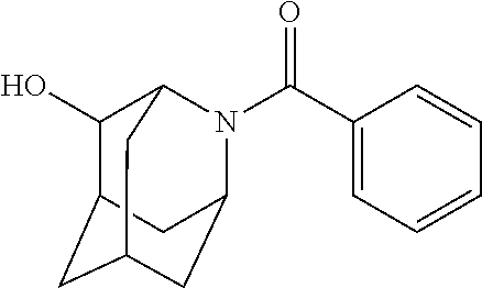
C1(O)C2CC3CC(N(C(C4=CC=CC=C4)=O)C1C3)C2
